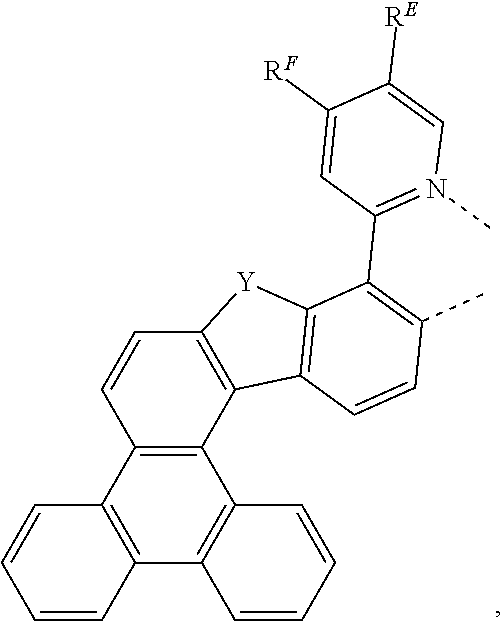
C12=C(C3=C(C4=C1C=CC=C4)C=CC=C3)C=CC1=C2C2=C([Y]1)C(C1=N(C)C=C([RE])C([RF])=C1)=C(C)C=C2
